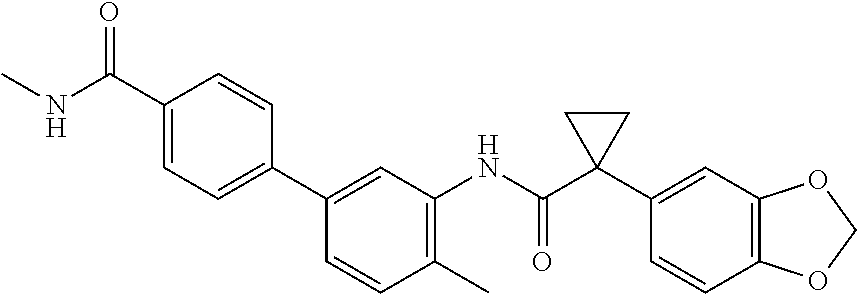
C1=CC(C2=CC=C(C(NC)=O)C=C2)=CC(NC(C2(C3=CC4=C(C=C3)OCO4)CC2)=O)=C1C
